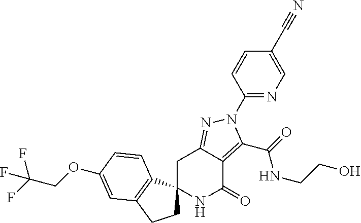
C1C2=NN(C3=NC=C(C#N)C=C3)C(C(=O)NCCO)=C2C(=O)NC12CCC1=C2C=CC(OCC(F)(F)F)=C1
